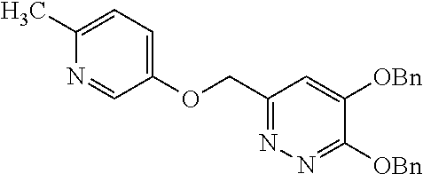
C(C1=NN=C([OBn])C([OBn])=C1)OC1=CC=C(C)N=C1
